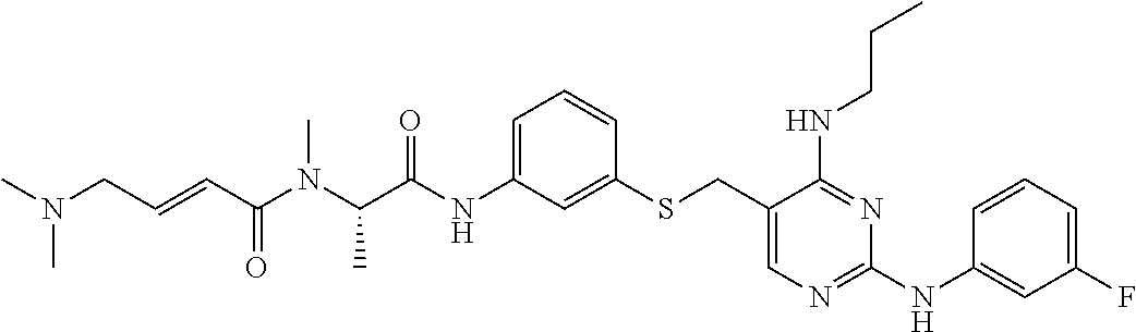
C1(CSC2=CC(NC(C(N(C(C=CCN(C)C)=O)C)C)=O)=CC=C2)=CN=C(NC2=CC(F)=CC=C2)N=C1NCCC
